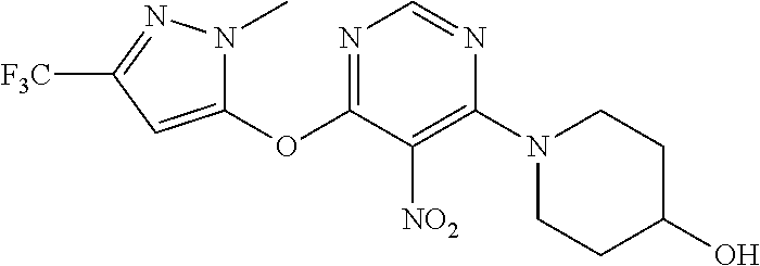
C1(OC2=NC=NC(N3CCC(O)CC3)=C2[NO2])=CC([F3C])=NN1C
